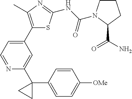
C1(C2=CC=NC(C3(C4=CC=C([OMe])C=C4)CC3)=C2)=C(C)N=C(NC(=O)N2CCCC2C(=O)N)S1
